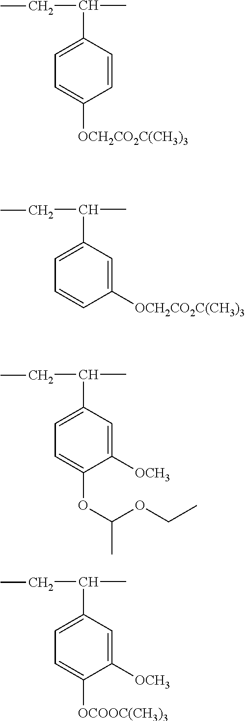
C1=CC(C(C)CC)=CC=C1[OCH2CO2C(CH3)3].C1([OCH2CO2C(CH3)3])=CC(C(C)CC)=CC=C1.C1([OCH3])=CC(C(C)CC)=CC=C1OC(OCC)C.C1([OCH3])=CC(C(C)CC)=CC=C1[OCOOC(CH3)3]
